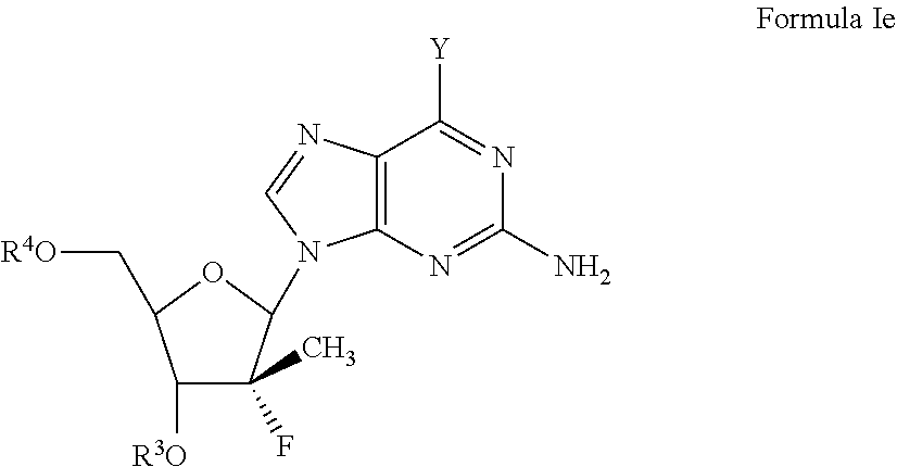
C1([R3O])C(F)(C)C(N2C3=C(C([Y])=NC(N)=N3)N=C2)OC1C[R4O]
